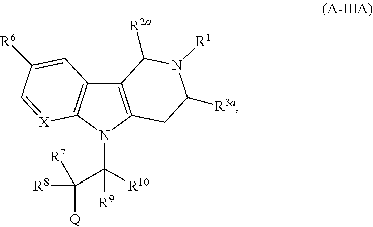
[R9]C([R10])(C([R8])([Q])[R7])N1C2=C(C3=C1CC([R3a])N([R1])C3[R2a])C=C([R6])C=[X]2
